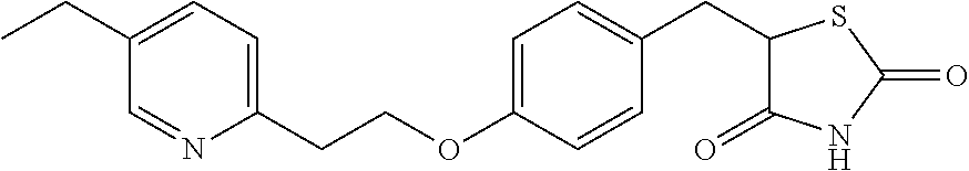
C1=NC(CCOC2=CC=C(CC3C(=O)NC(=O)S3)C=C2)=CC=C1CC
